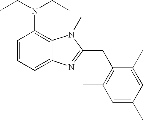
C1=CC=C2C(=C1N(CC)CC)N(C)C(CC1=C(C)C=C(C)C=C1C)=N2
